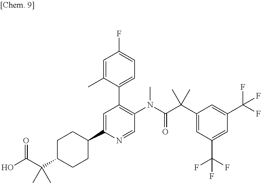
C1=C(C2CCC(C(C(O)=O)(C)C)CC2)N=CC(N(C(C(C2=CC(C(F)(F)F)=CC(C(F)(F)F)=C2)(C)C)=O)C)=C1C1=CC=C(F)C=C1C
